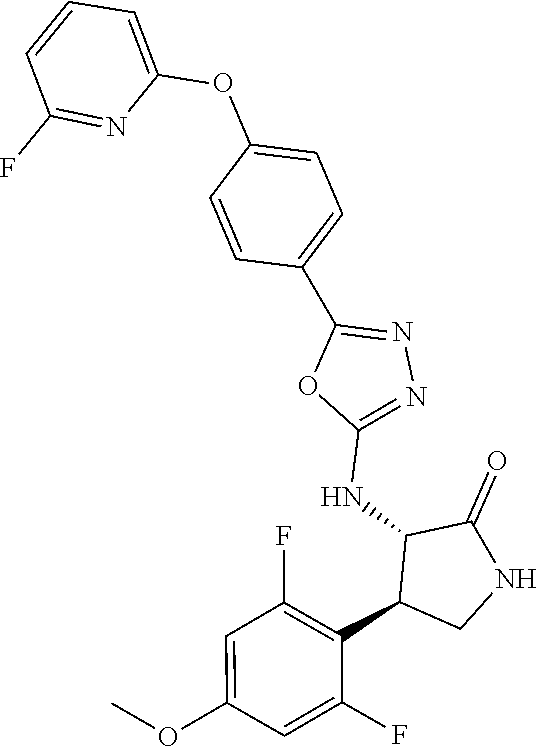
C1(NC2C(C3=C(F)C=C(OC)C=C3F)CNC2=O)=NN=C(C2=CC=C(OC3=CC=CC(F)=N3)C=C2)O1
